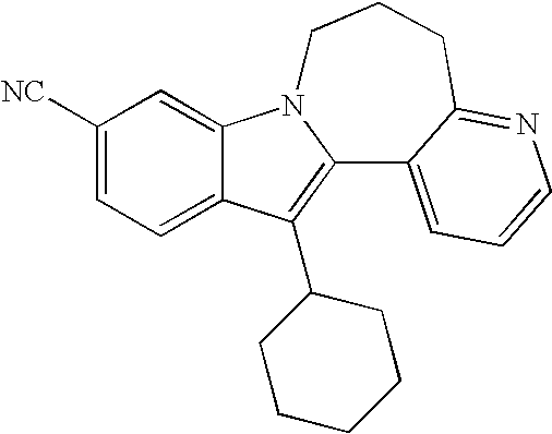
C12=CC=C([NC])C=C1N1C(=C2C2CCCCC2)C2=CC=CN=C2CCC1
